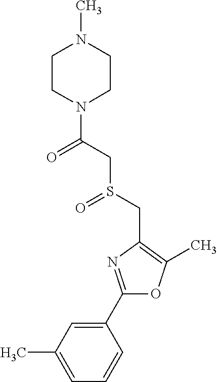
C1(C2=NC(CS(=O)CC(=O)N3CCN(C)CC3)=C(C)O2)=CC(C)=CC=C1
